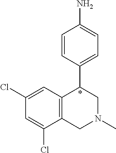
C1(Cl)=CC2=C(C(Cl)=C1)CN(C)CC2C1=CC=C(N)C=C1
